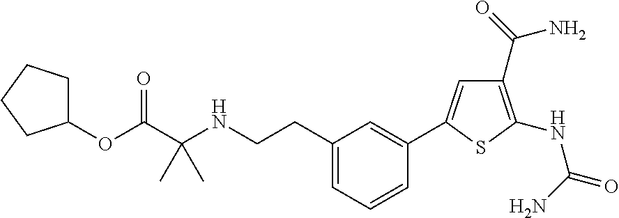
O(C(C(NCCC1=CC=CC(C2=CC(C(N)=O)=C(NC(=O)N)S2)=C1)(C)C)=O)C1CCCC1
